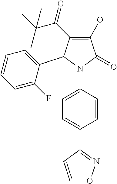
C1(O)=C(C(=O)C(C)(C)C)C(C2=CC=CC=C2F)N(C2=CC=C(C3=NOC=C3)C=C2)C1=O
